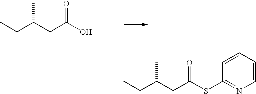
CCC(CC(O)=O)C.CCC(CC(SC1=NC=CC=C1)=O)C
